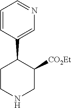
C1=CC(C2CCNCC2[CO2Et])=CN=C1
